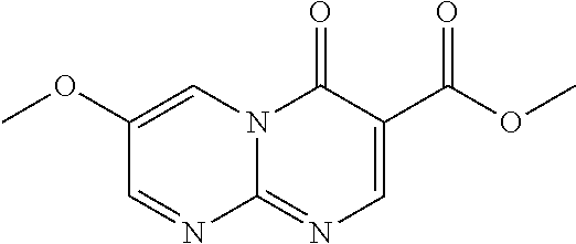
C12=NC=C(C(OC)=O)C(=O)N1C=C(OC)C=N2
